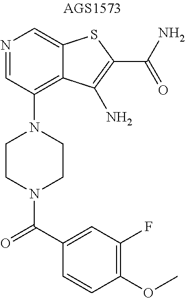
N1=CC(N2CCN(C(=O)C3=CC(F)=C(OC)C=C3)CC2)=C2C(=C1)SC(C(N)=O)=C2N
